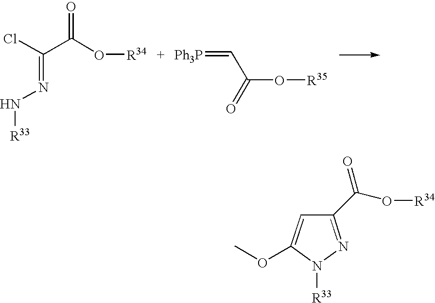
ClC(C(O[R34])=O)=NN[R33].[Ph3P]=CC(O[R35])=O.C1(C(O[R34])=O)=NN([R33])C(OC)=C1
